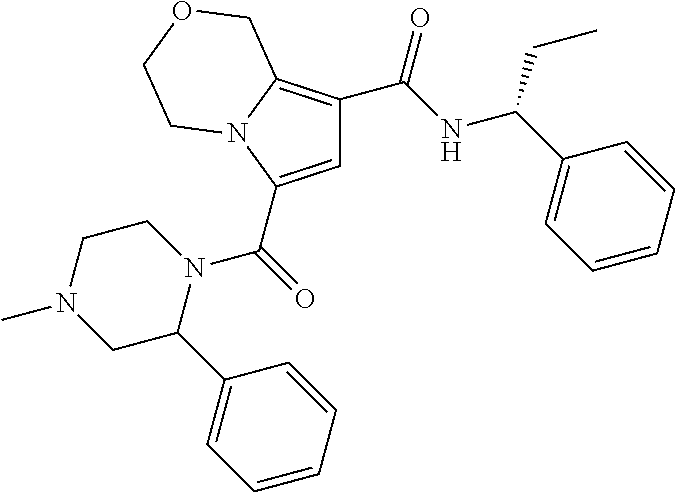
C1=C(C(=O)N2CCN(C)CC2C2=CC=CC=C2)N2C(=C1C(NC(C1=CC=CC=C1)CC)=O)COCC2
